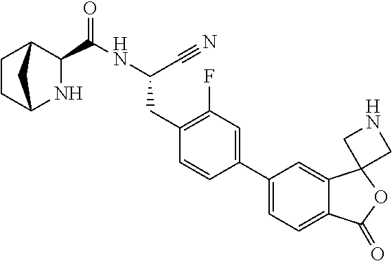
C1CC2NC(C(NC(C#N)CC3=C(F)C=C(C4=CC=C5C(=C4)C4(OC5=O)CNC4)C=C3)=O)C1C2
